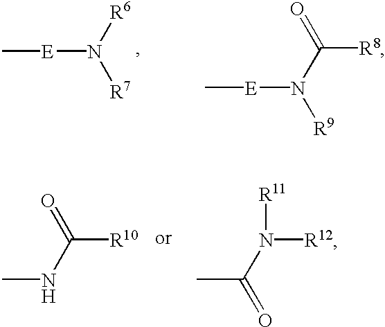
C[E]N([R6])[R7].C[E]N(C(=O)[R8])[R9].CNC(=O)[R10].CC(=O)N([R12])[R11]
